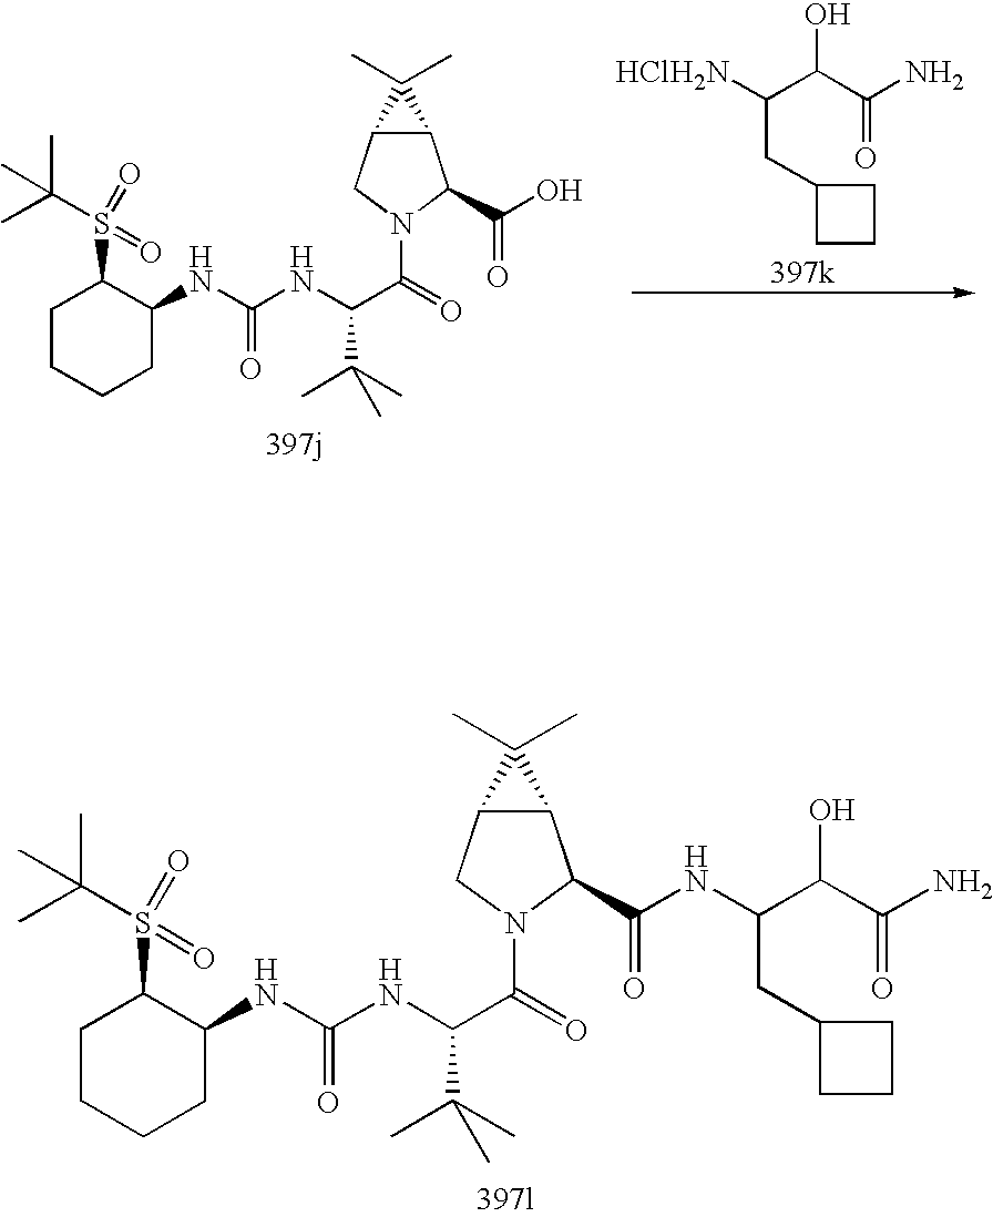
C1(S(C(C)(C)C)(=O)=O)CCCCC1NC(NC(C(=O)N1CC2C(C1C(NC(CC1CCC1)C(C(=O)N)O)=O)C2(C)C)C(C)(C)C)=O.C1(S(C(C)(C)C)(=O)=O)CCCCC1NC(NC(C(=O)N1CC2C(C1C(O)=O)C2(C)C)C(C)(C)C)=O.C(CC1CCC1)(C(C(=O)N)O)[HClH2N]
